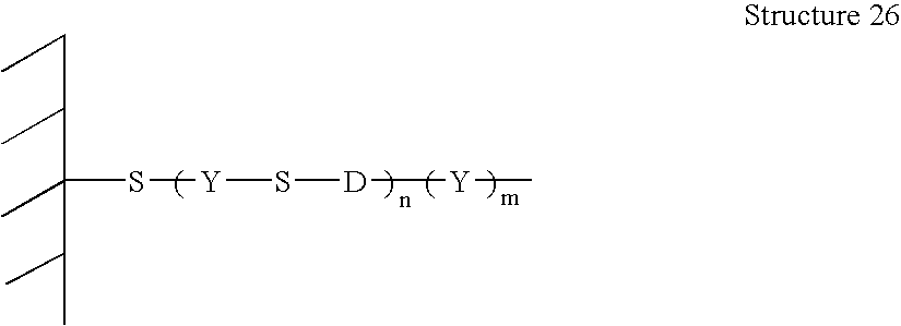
C(C(C)C(C)(C(C)C)S[Y]S[D][Y]C)C
